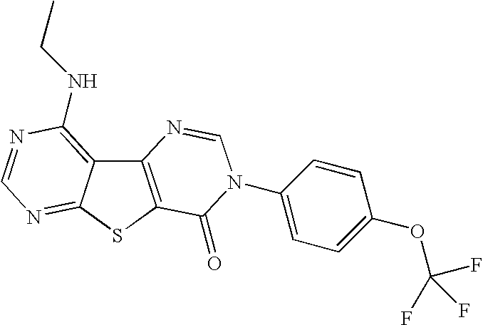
C12=C(SC3=NC=NC(NCC)=C13)C(=O)N(C1=CC=C(OC(F)(F)F)C=C1)C=N2
